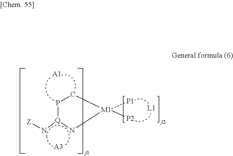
[Z]n[Q]1n[M1]([P1])([P2])CP1.[A1].[A3]
